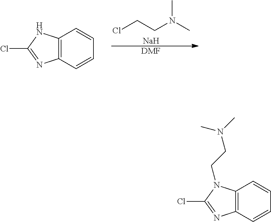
C12=C(NC(Cl)=N1)C=CC=C2.ClCCN(C)C.[Na].[DMF].C12=C(N(CCN(C)C)C(Cl)=N1)C=CC=C2
